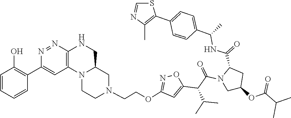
N1(CCOC2=NOC(C(C(N3CC(OC(C(C)C)=O)CC3C(NC(C3=CC=C(C4=C(C)N=CS4)C=C3)C)=O)=O)C(C)C)=C2)CC2N(CC1)C1=C(NC2)N=NC(C2=C(O)C=CC=C2)=C1
